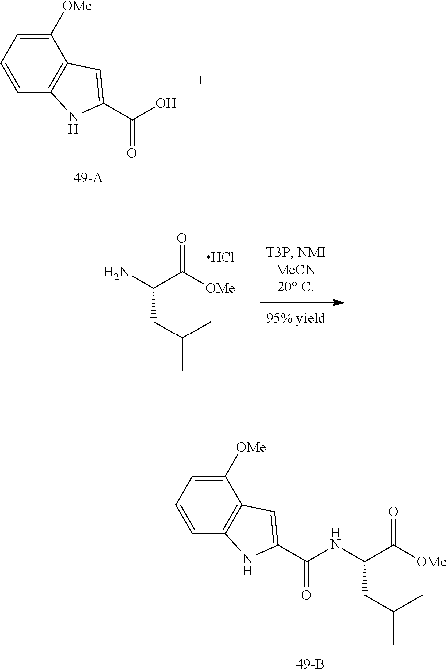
C1([OMe])=CC=CC2=C1C=C(C(NC(C([OMe])=O)CC(C)C)=O)N2.[49-B].NC(C([OMe])=O)CC(C)C.Cl.C1([OMe])=CC=CC2=C1C=C(C(O)=O)N2.[49-A]
